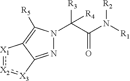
C(=O)(C(N1N=C2C(=C1[R5])[X1]:[X2]:[X3]2)([R3])[R4])N([R1])[R2]
